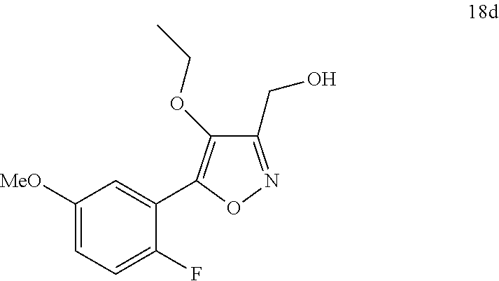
C1([MeO])=CC=C(F)C(C2=C(OCC)C(CO)=NO2)=C1
